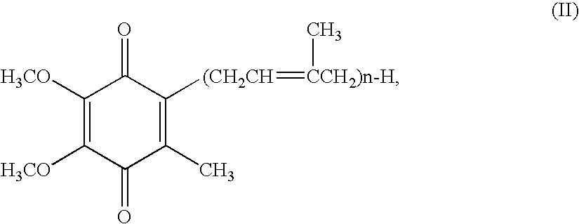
C1([H3CO])=C([H3CO])C(=O)C(C)=C([(CH2CH]=[CCH2)n-H]C)C1=O
